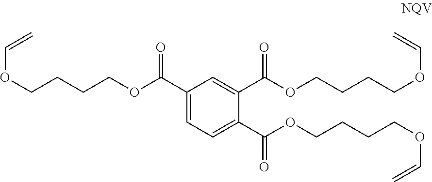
C1(C(OCCCCOC=C)=O)=CC=C(C(OCCCCOC=C)=O)C(C(OCCCCOC=C)=O)=C1
